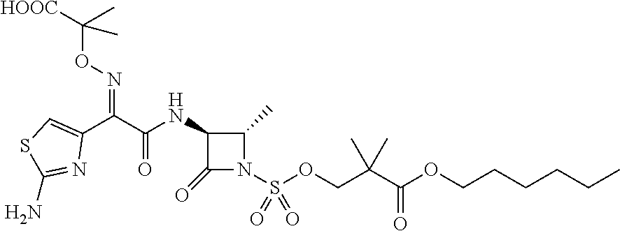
C1(=O)N(S(OCC(C(OCCCCCC)=O)(C)C)(=O)=O)C(C)C1NC(C(C1=CSC(N)=N1)=NOC([HOOC])(C)C)=O
